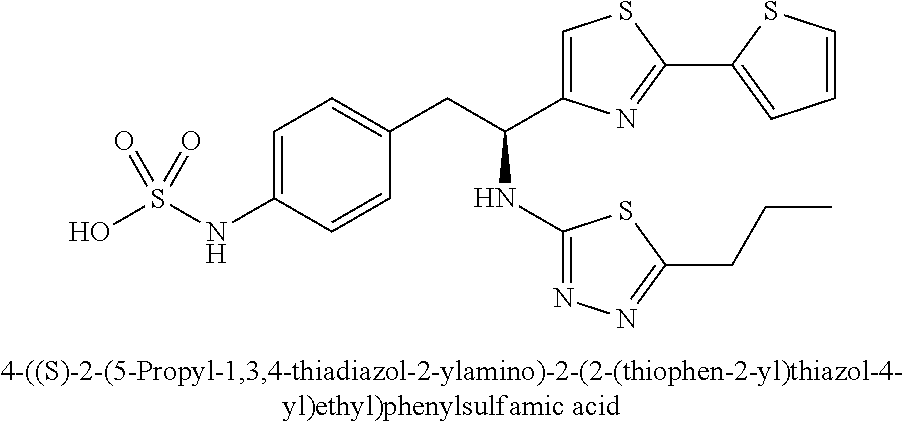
OS(NC1=CC=C(CC(C2=CSC(C3=CC=CS3)=N2)NC2=NN=C(CCC)S2)C=C1)(=O)=O
